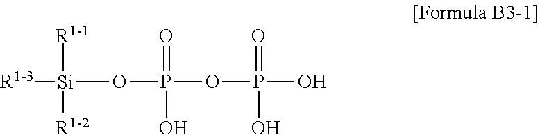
[Si]([R1-3])(OP(=O)(OP(=O)(O)O)O)([R1-1])[R1-2]
